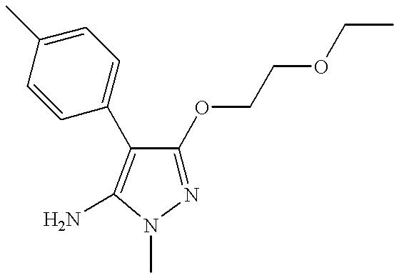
N1=C(OCCOCC)C(C2=CC=C(C)C=C2)=C(N)N1C
